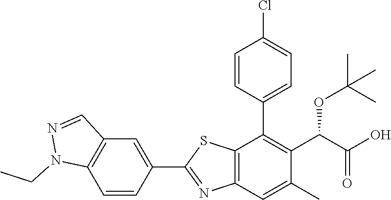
C1(C2=NC3=C(S2)C(C2=CC=C(Cl)C=C2)=C(C(OC(C)(C)C)C(=O)O)C(C)=C3)=CC2=C(C=C1)N(CC)N=C2
